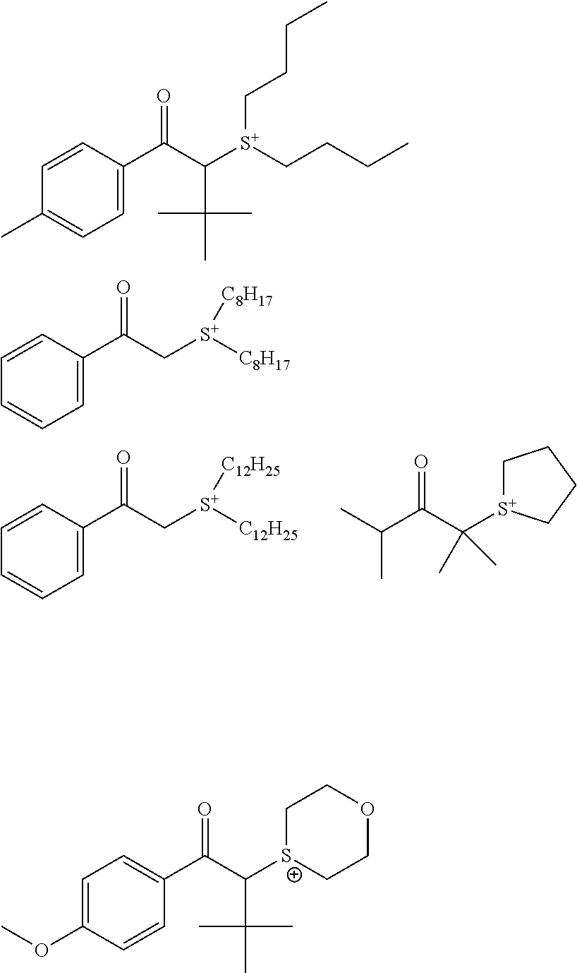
C1(C(=O)C[S+]([C12H25])[C12H25])=CC=CC=C1.C(C(=O)C([S+]1CCCC1)(C)C)(C)C.C1(C(=O)C([S+](CCCC)CCCC)C(C)(C)C)=CC=C(C)C=C1.C1(C(=O)C[S+]([C8H17])[C8H17])=CC=CC=C1.C1(C(=O)C([S+]2CCOCC2)C(C)(C)C)=CC=C(OC)C=C1
